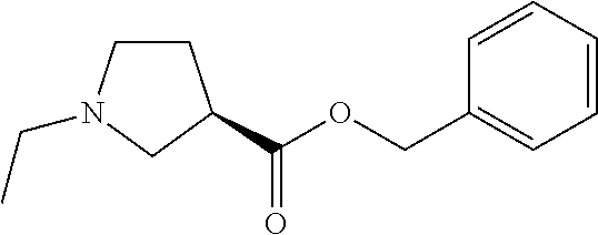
C1CN(CC)CC1C(=O)OCC1=CC=CC=C1
